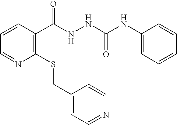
C1=CC(C(NNC(NC2=CC=CC=C2)=O)=O)=C(SCC2=CC=NC=C2)N=C1
